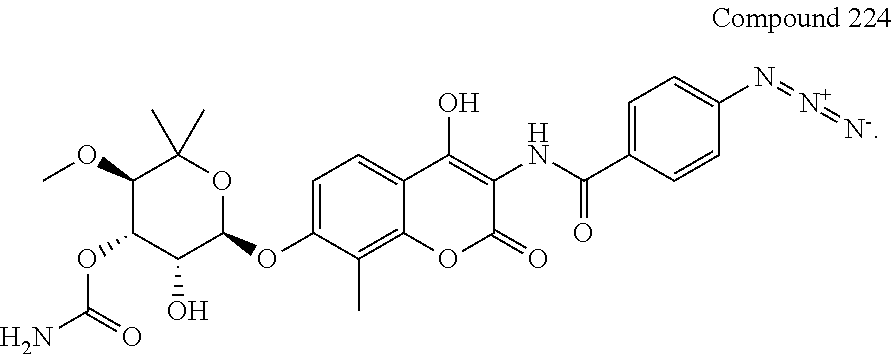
C1(C(=O)NC2=C(O)C3=CC=C(OC4C(O)C(OC(N)=O)C(OC)C(C)(C)O4)C(C)=C3OC2=O)=CC=C(N=[N+]=[N-])C=C1
